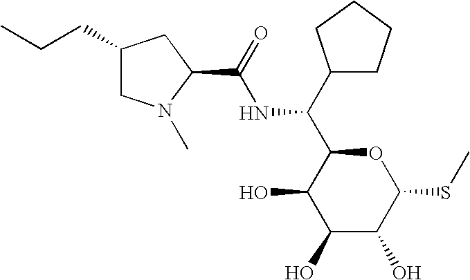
C(NC(C1C(O)C(O)C(O)C(SC)O1)C1CCCC1)(=O)C1N(C)CC(CCC)C1
